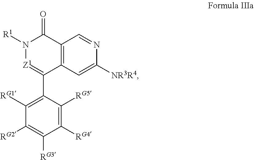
C12=C(C=C([NR3R4])N=C1)C(C1=C([RG1])C([RG2])=C([RG3])C([RG4])=C1[RG5])=[Z1]N([R1])C2=O
